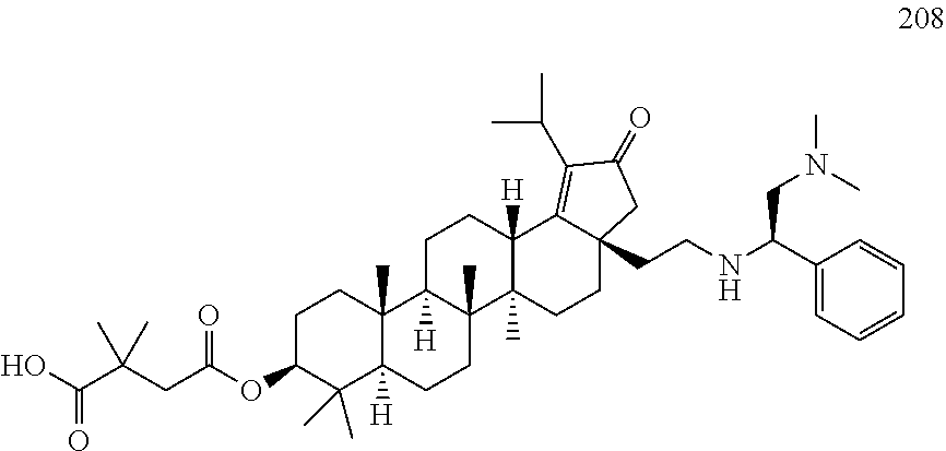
OC(C(CC(OC1C(C)(C)C2([H])C(C)(CC1)C1([H])C(C)(CC2)C2(C)C([H])(CC1)C1=C(C(C)C)C(=O)CC1(CCNC(CN(C)C)C1=CC=CC=C1)CC2)=O)(C)C)=O
